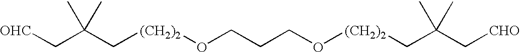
C([(CH2)2]OCCCO[(CH2)2]CC(C[CHO])(C)C)C(C[OHC])(C)C
